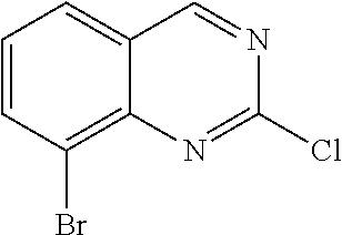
C1=CC(Br)=C2C(=C1)C=NC(Cl)=N2
